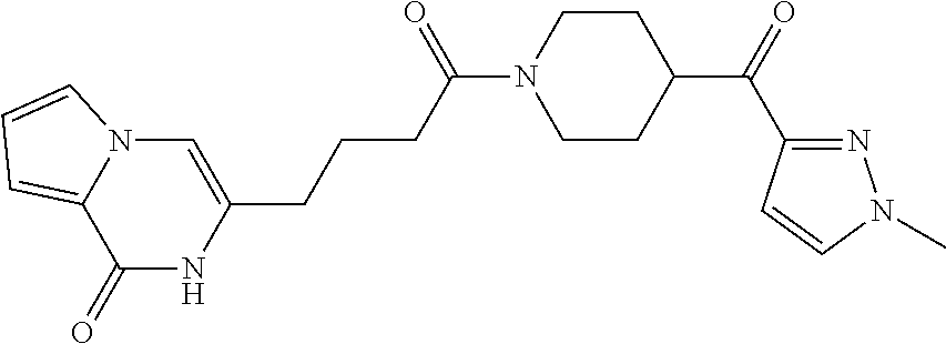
C1(=O)NC(CCCC(N2CCC(C(C3=NN(C)C=C3)=O)CC2)=O)=CN2C1=CC=C2
